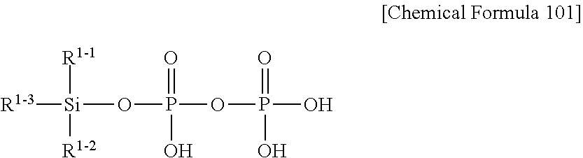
[R1-3][Si]([R1-1])([R1-2])OP(OP(=O)(O)O)(=O)O
